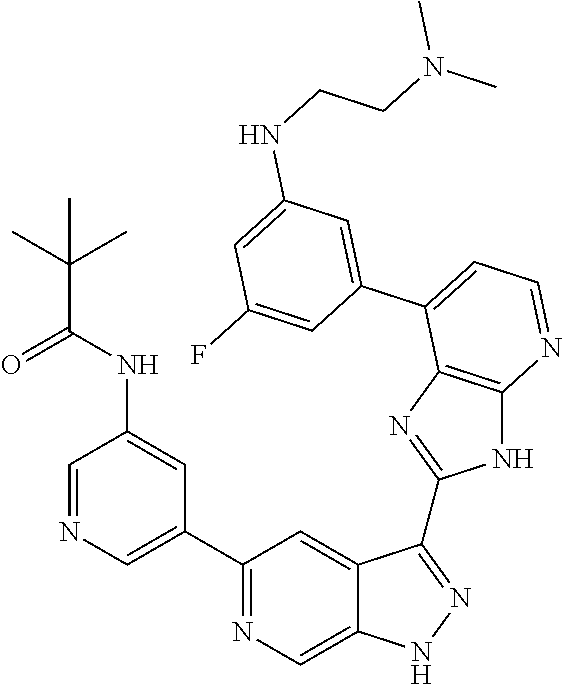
C1=NC=C(C2=NC=C3C(=C2)C(C2=NC4=C(N2)N=CC=C4C2=CC(NCCN(C)C)=CC(F)=C2)=NN3)C=C1NC(=O)C(C)(C)C
